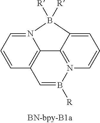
N12=CC=CC3=C1C1=N(B([R])=C3)C=CC=C1B2([R])[R]
